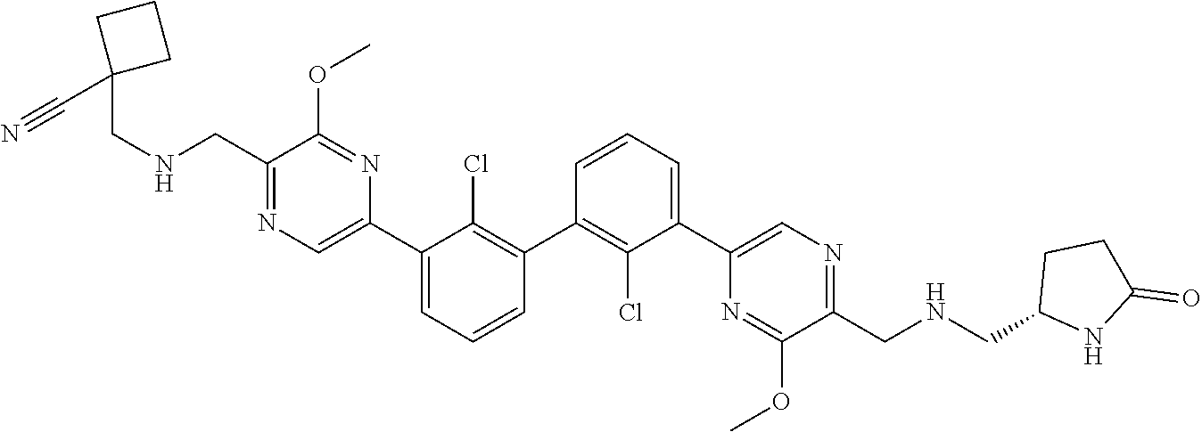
C1(C2=C(Cl)C(C3=CN=C(CNCC4(C#N)CCC4)C(OC)=N3)=CC=C2)=C(Cl)C(C2=CN=C(CNCC3NC(=O)CC3)C(OC)=N2)=CC=C1
